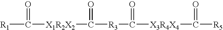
[R1]C([X1R2X2]C(=O)[R3]C([X3R4X4]C(=O)[R5])=O)=O
